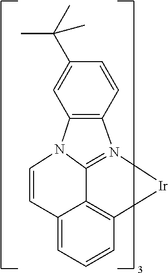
N12=C3C4=C([Ir]1)C=CC=C4C=CN3C1=C2C=CC(C(C)(C)C)=C1
